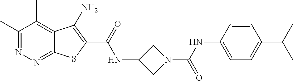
C1(C)=NN=C2C(=C1C)C(N)=C(C(=O)NC1CN(C(NC3=CC=C(C(C)C)C=C3)=O)C1)S2
